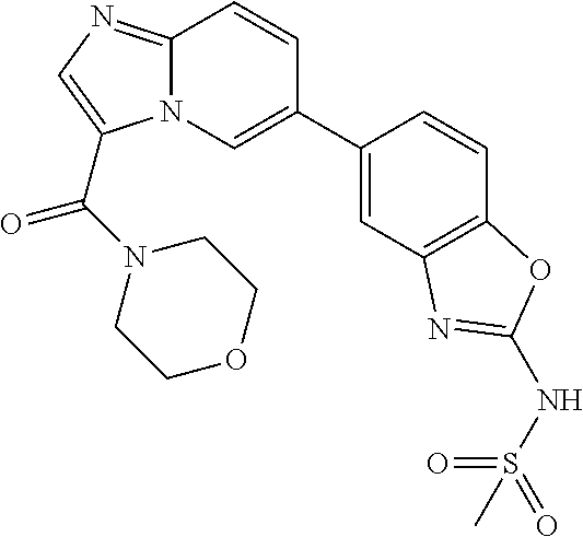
N12C(=NC=C1C(=O)N1CCOCC1)C=CC(C1=CC3=C(C=C1)OC(NS(=O)(=O)C)=N3)=C2
